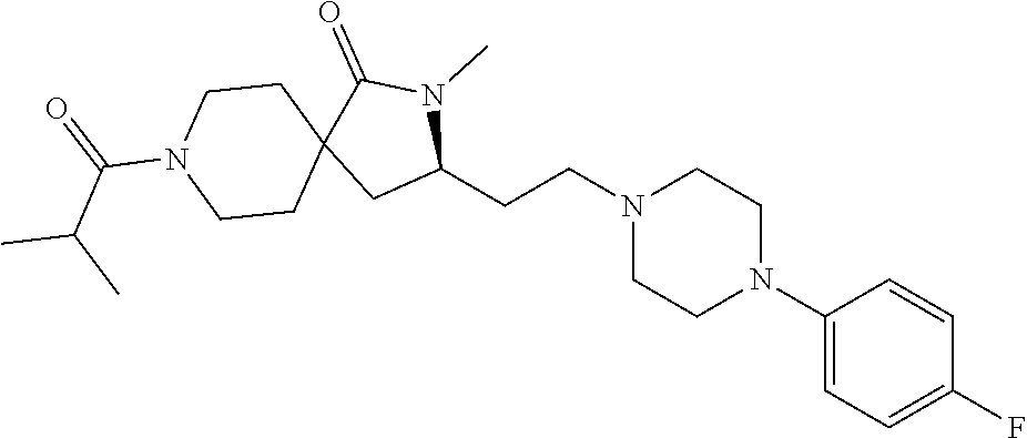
C1(N2CCN(CCC3N(C)C(=O)C4(C3)CCN(C(=O)C(C)C)CC4)CC2)=CC=C(F)C=C1
